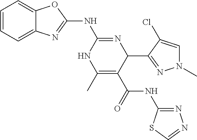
C1=CC=C2C(=C1)N=C(NC1=NC(C3=NN(C)C=C3Cl)C(C(NC3=NN=CS3)=O)=C(C)N1)O2
